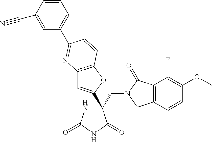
C(C1(C2=CC3=C(O2)C=CC(C2=CC=CC(C#N)=C2)=N3)NC(=O)NC1=O)N1CC2=C(C1=O)C(F)=C(OC)C=C2
